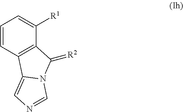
C1=CC=C([R1])C2=C1C1=CN=CN1C2=[R2]
